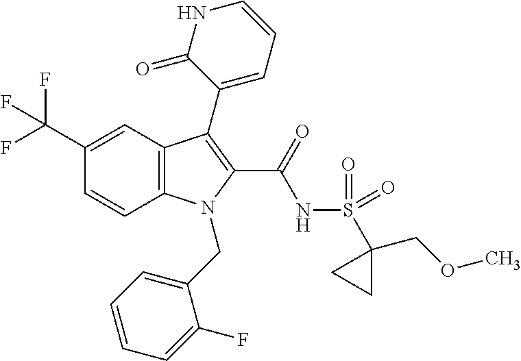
C1(C(F)(F)F)=CC2=C(C=C1)N(CC1=CC=CC=C1F)C(C(=O)NS(=O)(=O)C1(COC)CC1)=C2C1=CC=CNC1=O
